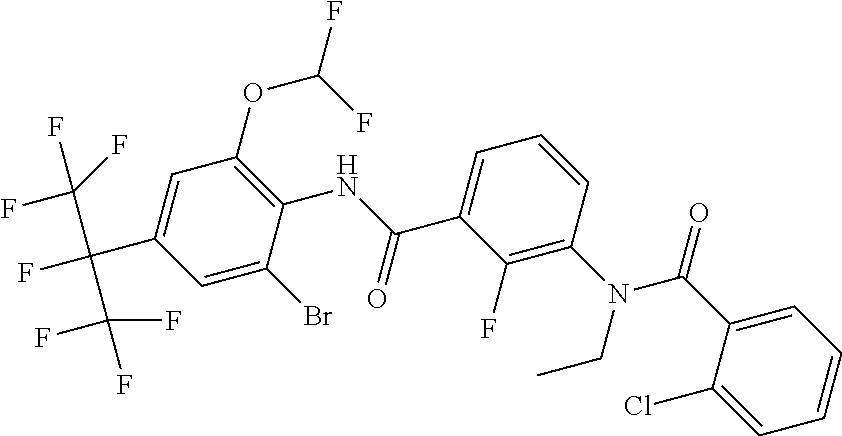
C1(C(C(F)(F)F)(C(F)(F)F)F)=CC(OC(F)F)=C(NC(C2=CC=CC(N(C(C3=CC=CC=C3Cl)=O)CC)=C2F)=O)C(Br)=C1
